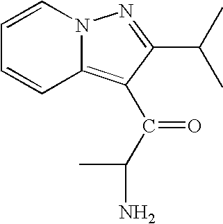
C1=CN2C(=C(C(=O)C(C)N)C(C(C)C)=N2)C=C1
